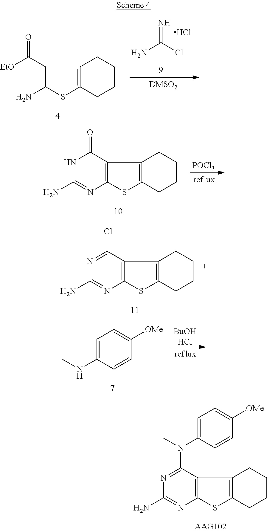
C12=C(C(N(C3=CC=C([OMe])C=C3)C)=NC(N)=N1)C1=C(S2)CCCC1.C12=C(C(=O)NC(N)=N1)C1=C(S2)CCCC1.[POCl3].C12=C(C(Cl)=NC(N)=N1)C1=C(S2)CCCC1.[BuOHHCl].C1=C(NC)C=CC([OMe])=C1.C1(N)=C(C([EtO])=O)C2=C(S1)CCCC2.N=C(Cl)N.Cl
